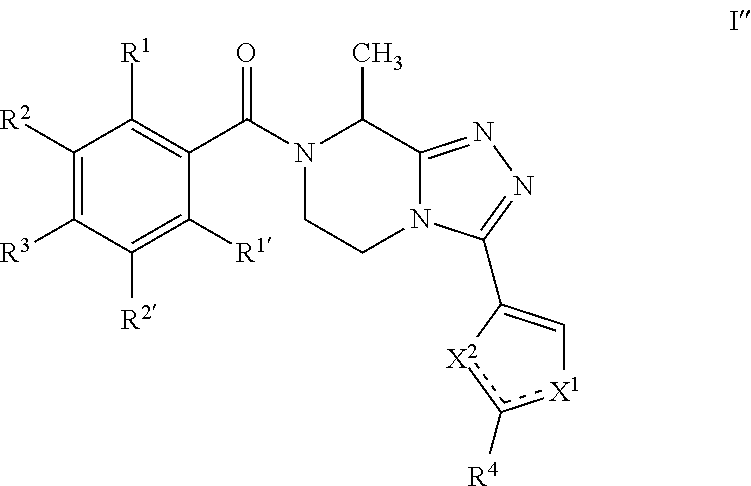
C1([R1])=C([R2])C([R3])=C([R2])C([R1])=C1C(N1CCN2C(=NN=C2C2=C[X1]c([R4])[X2]2)C1C)=O
